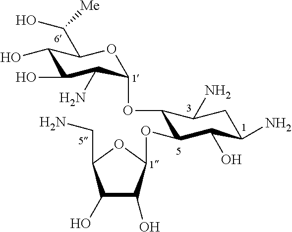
C1(O)C(O)C(OC2C(O)C(N)CC(N)C2OC2C(N)C(O)C(O)C(C(O)[Me])O2)OC1CN
